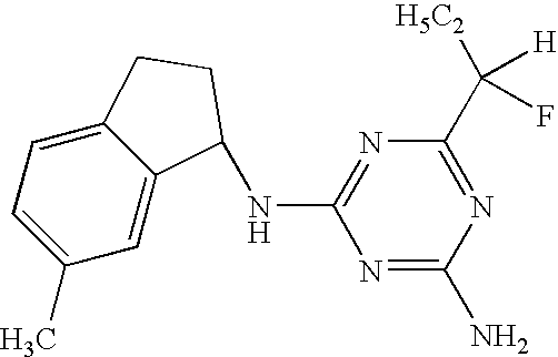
C1(C)=CC=C2C(=C1)C(NC1=NC(C([H5C2])([H])F)=NC(N)=N1)CC2
